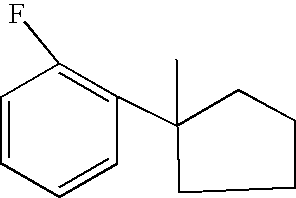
C1=CC=CC(C2(C)CCCC2)=C1F
